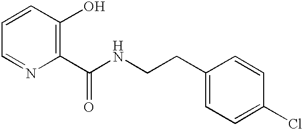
C1=CC(O)=C(C(NCCC2=CC=C(Cl)C=C2)=O)N=C1
